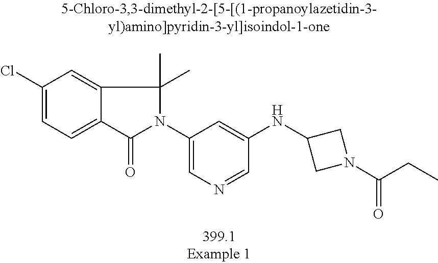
C1(Cl)=CC=C2C(=C1)C(C)(C)N(C1=CN=CC(NC3CN(C(CC)=O)C3)=C1)C2=O
